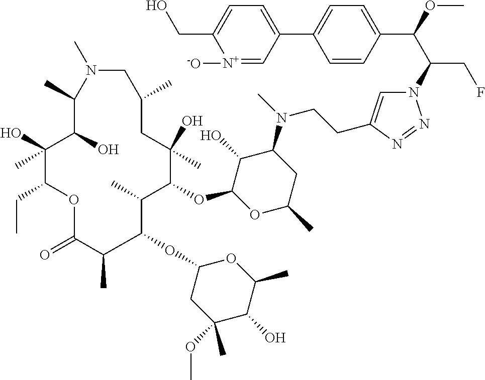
N1=NN(C(C(C2=CC=C(C3=CC=C(CO)[N+]([-O])=C3)C=C2)OC)CF)C=C1CCN(C1C(O)C(OC2C(C)C(OC3CC(OC)(C)C(O)C(C)O3)C(C)C(=O)OC(CC)C(O)(C)C(O)C(C)N(C)CC(C)CC2(O)C)OC(C)C1)C
